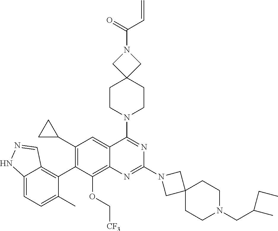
C12=CC=C(C)C(C3=C(C4CC4)C=C4C(=C3OC[CF3])N=C(N3CC5(C3)CCN(CC(C)CC)CC5)N=C4N3CCC4(CC3)CN(C(=O)C=C)C4)=C1C=NN2
